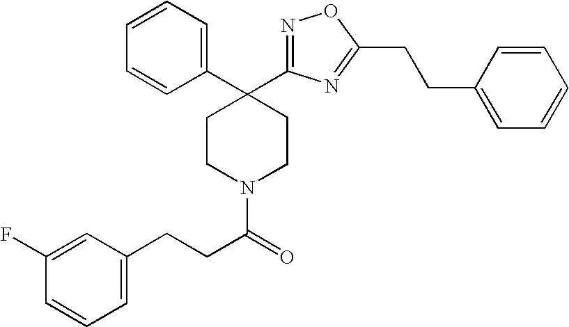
C1(F)=CC(CCC(N2CCC(C3=CC=CC=C3)(C3=NOC(CCC4=CC=CC=C4)=N3)CC2)=O)=CC=C1
